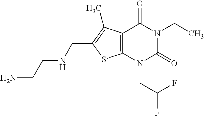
C12=C(N(CC(F)F)C(=O)N(CC)C1=O)SC(CNCCN)=C2C
